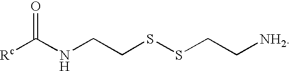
[Rc]C(NCCSSCC[NH2])=O
